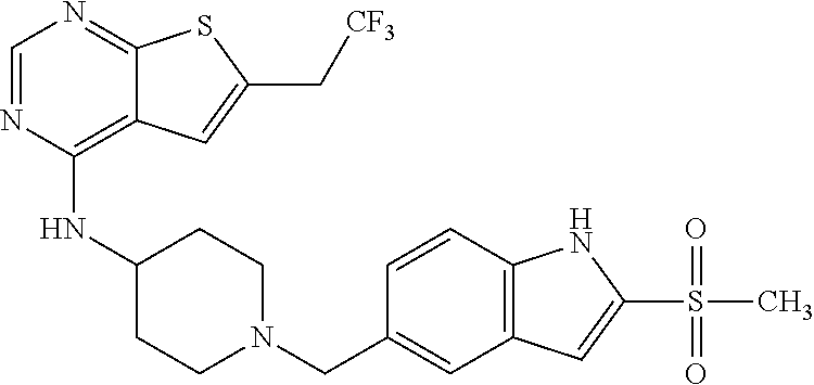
C1=NC(NC2CCN(CC3=CC4=C(C=C3)NC(S(C)(=O)=O)=C4)CC2)=C2C(=N1)SC(C[CF3])=C2
